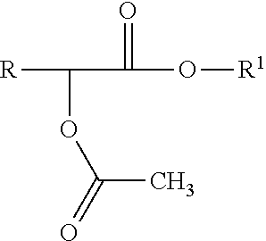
O=C(O[R1])C(OC(=O)C)[R]
